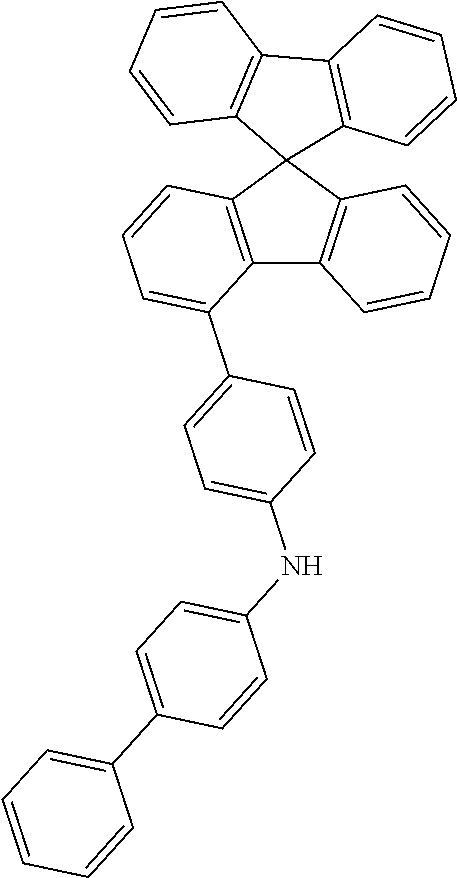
C12=C(C=CC=C1C1=CC=C(NC3=CC=C(C4=CC=CC=C4)C=C3)C=C1)C1(C3=C2C=CC=C3)C2=C(C3=C1C=CC=C3)C=CC=C2
